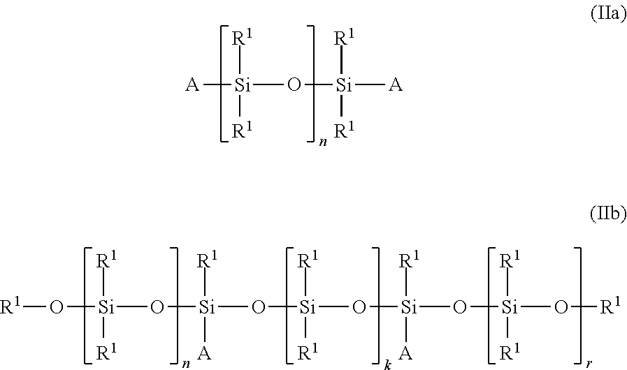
[A][Si](O[Si]([A])([R1])[R1])([R1])[R1].O([Si](O[Si](O[Si](O[Si](O[Si](O[R1])([R1])[R1])([R1])[A])([R1])[R1])([R1])[A])([R1])[R1])[R1]
